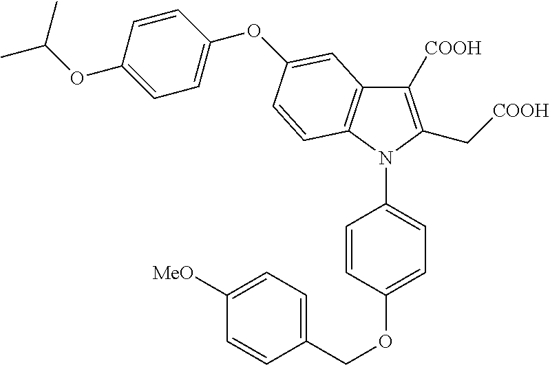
C1([COOH])=C(C[COOH])N(C2=CC=C(OCC3=CC=C([MeO])C=C3)C=C2)C2=C1C=C(OC1=CC=C(OC(C)C)C=C1)C=C2
